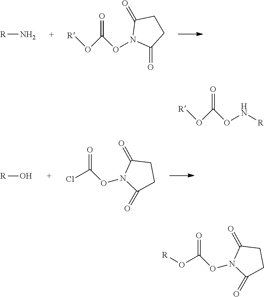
[R]N.N1(OC(O[R])=O)C(=O)CCC1=O.[R]O.N1(OC(Cl)=O)C(=O)CCC1=O.N(OC(O[R])=O)[R].N1(OC(O[R])=O)C(=O)CCC1=O
